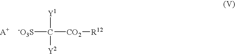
[-O3S]C([CO2][R12])([Y2])[Y1].[A+]
